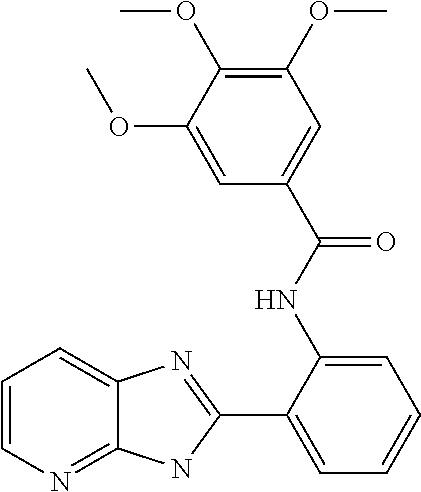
C1(C2=CC=CC=C2NC(C2=CC(OC)=C(OC)C(OC)=C2)=O)=NC2=CC=CN=C2N1
